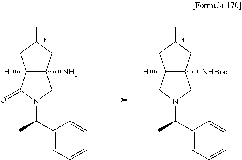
C1(C(C)N2CC3(N)C([H])(C2=O)CC(F)C3)=CC=CC=C1.C1(C(C)N2CC3([NHBoc])C([H])(C2)CC(F)C3)=CC=CC=C1
